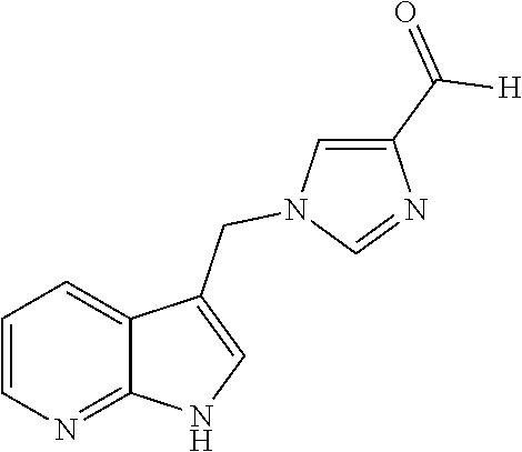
C1=CN=C2C(=C1)C(CN1C=C(C(=O)[H])N=C1)=CN2
